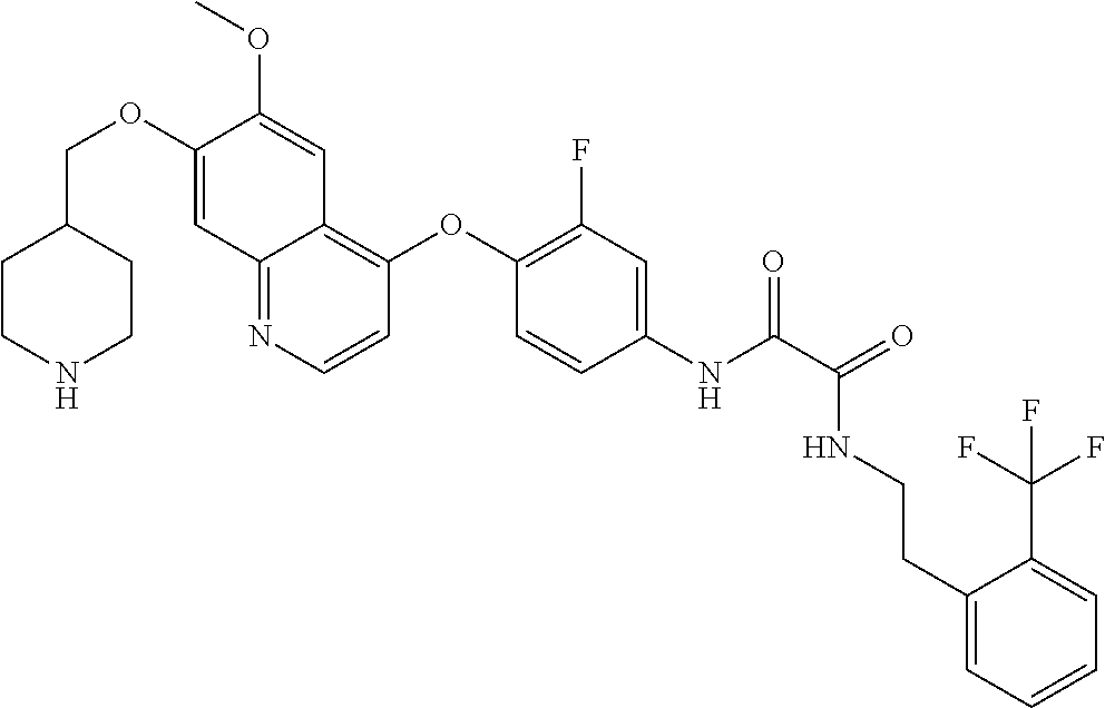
C1CNCCC1COC1=CC2=NC=CC(OC3=C(F)C=C(NC(=O)C(NCCC4=CC=CC=C4C(F)(F)F)=O)C=C3)=C2C=C1OC
